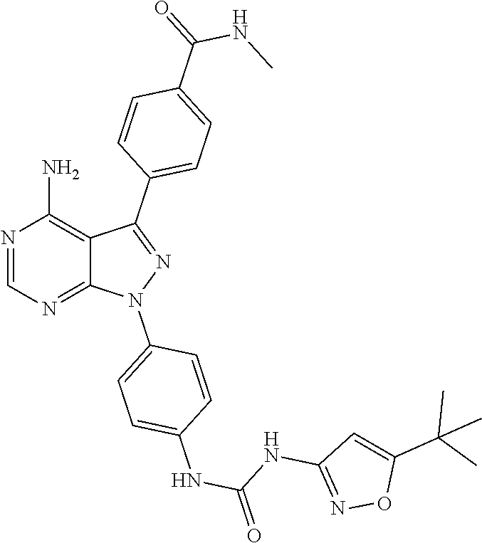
N1=CN=C2C(=C1N)C(C1=CC=C(C(NC)=O)C=C1)=NN2C1=CC=C(NC(=O)NC2=NOC(C(C)(C)C)=C2)C=C1
